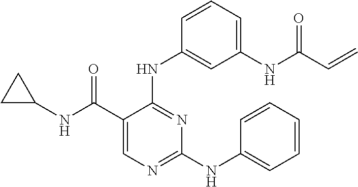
C1=C(C(NC2CC2)=O)C(NC2=CC(NC(C=C)=O)=CC=C2)=NC(NC2=CC=CC=C2)=N1
